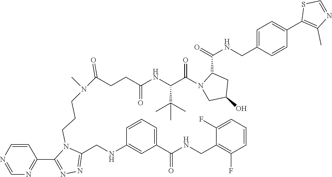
C1=CN=CN=C1C1=NN=C(CNC2=CC(C(NCC3=C(F)C=CC=C3F)=O)=CC=C2)N1CCCN(C(CCC(NC(C(N1CC(O)CC1C(NCC1=CC=C(C2=C(C)N=CS2)C=C1)=O)=O)C(C)(C)C)=O)=O)C
